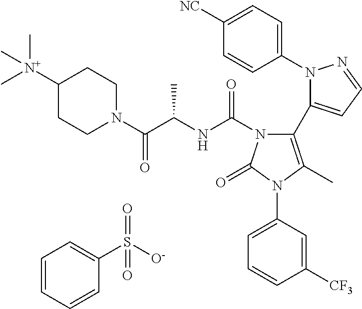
C1(N2N=CC=C2C2=C(C)N(C3=CC=CC([CF3])=C3)C(=O)N2C(NC(C)C(N2CCC([N+](C)(C)C)CC2)=O)=O)=CC=C([NC])C=C1.C1=CC=CC(S([O-])(=O)=O)=C1
